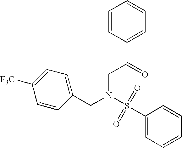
C1(S(N(CC2=CC=C([F3C])C=C2)CC(C2=CC=CC=C2)=O)(=O)=O)=CC=CC=C1
